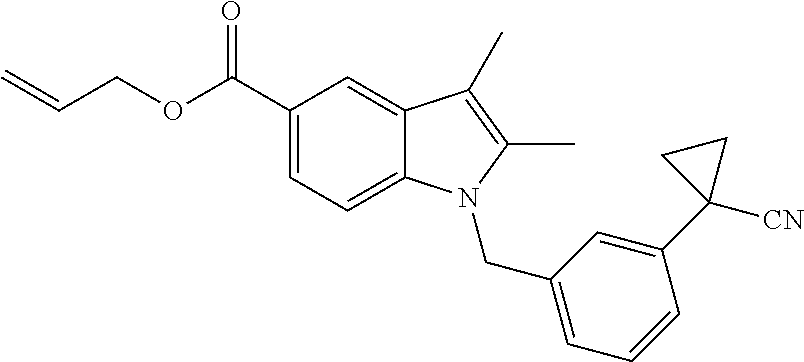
C1=CC=C(CN2C3=CC=C(C(OCC=C)=O)C=C3C(C)=C2C)C=C1C1([CN])CC1
